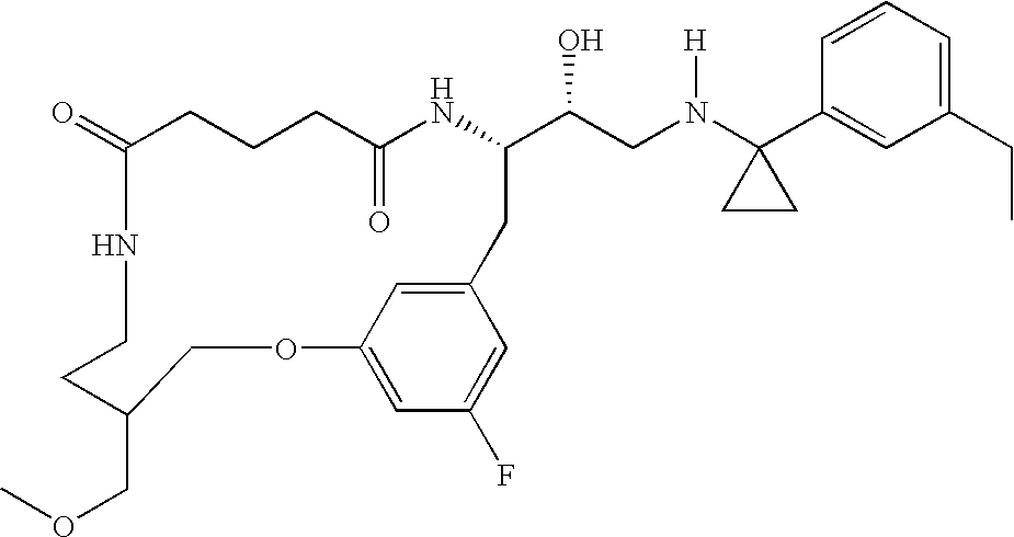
C1(=O)CCCC(=O)NC(C(CN(C2(C3=CC(CC)=CC=C3)CC2)[H])O)CC2=CC(=CC(F)=C2)OCC(COC)CCN1
